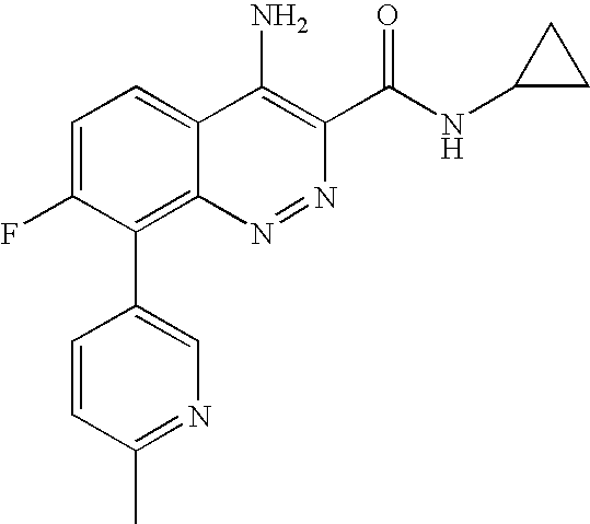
C1=C(F)C(C2=CN=C(C)C=C2)=C2C(=C1)C(N)=C(C(NC1CC1)=O)N=N2
